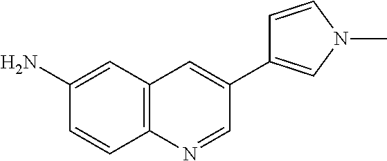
C1=CC2=C(C=C1N)C=C(C1=CN(C)C=C1)C=N2
